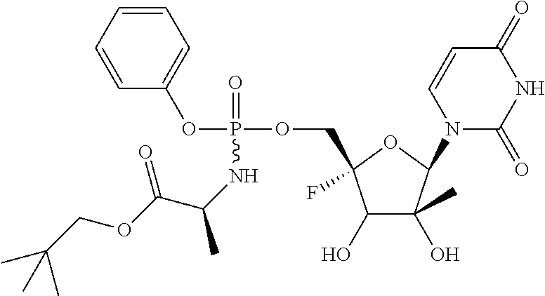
C1(O)C(C)(O)C(N2C(=O)NC(=O)C=C2)OC1(COP(OC1=CC=CC=C1)(=O)NC(C)C(OCC(C)(C)C)=O)F
